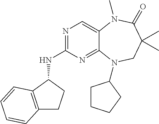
N1=C(NC2C3=C(CC2)C=CC=C3)N=C2C(=C1)N(C)C(=O)C(C)(C)CN2C1CCCC1
